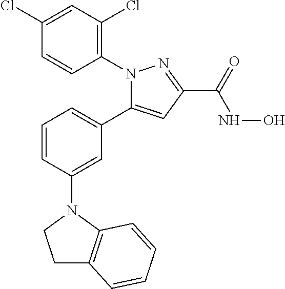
C1(N2C(C3=CC=CC(N4CCC5=C4C=CC=C5)=C3)=CC(C(=O)NO)=N2)=C(Cl)C=C(Cl)C=C1
